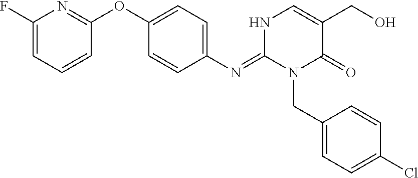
C1(N=C2NC=C(CO)C(=O)N2CC2=CC=C(Cl)C=C2)=CC=C(OC2=NC(F)=CC=C2)C=C1
